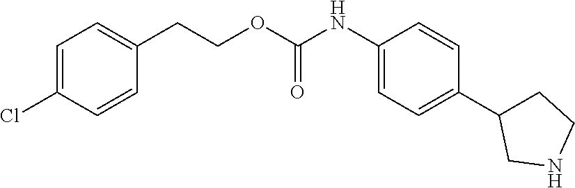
C1=C(Cl)C=CC(CCOC(NC2=CC=C(C3CCNC3)C=C2)=O)=C1
